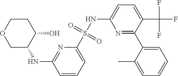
N(C1C(O)CCOC1)C1=NC(S(NC2=CC=C(C(F)(F)F)C(C3=CC=CC=C3C)=N2)(=O)=O)=CC=C1
